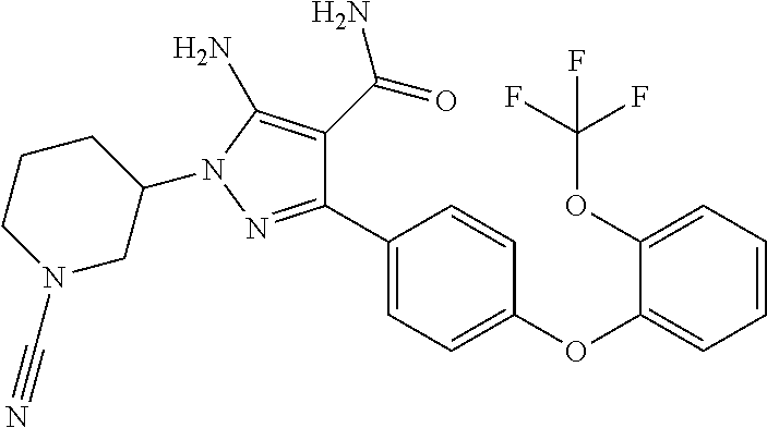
C1(C2=CC=C(OC3=CC=CC=C3OC(F)(F)F)C=C2)=NN(C2CCCN(C#N)C2)C(N)=C1C(=O)N
